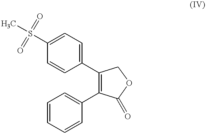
C1(C2=C(C3=CC=CC=C3)C(=O)OC2)=CC=C(S(C)(=O)=O)C=C1
